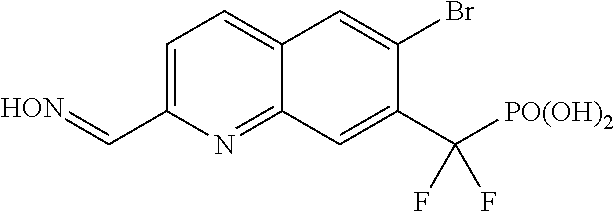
C1=C(C=[HON])N=C2C(=C1)C=C(Br)C(C([PO(OH)2])(F)F)=C2
